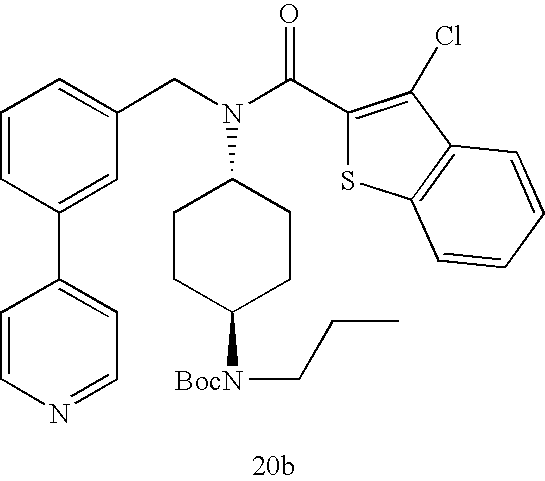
C1=CC(C2=CC=NC=C2)=CC(CN(C(C2=C(Cl)C3=C(S2)C=CC=C3)=O)C2CCC([BocN]CCC)CC2)=C1
